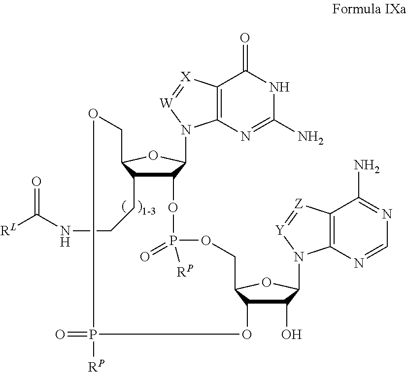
C12C(CCNC([RL])=O)C(OC1N1C3=C(C(=O)NC(N)=N3)[X]=[W]1)COP(=O)([RP])OC1C(O)C(N3C4=C(C(N)=NC=N4)[Z]=[Y]3)OC1COP([RP])(=O)O2
